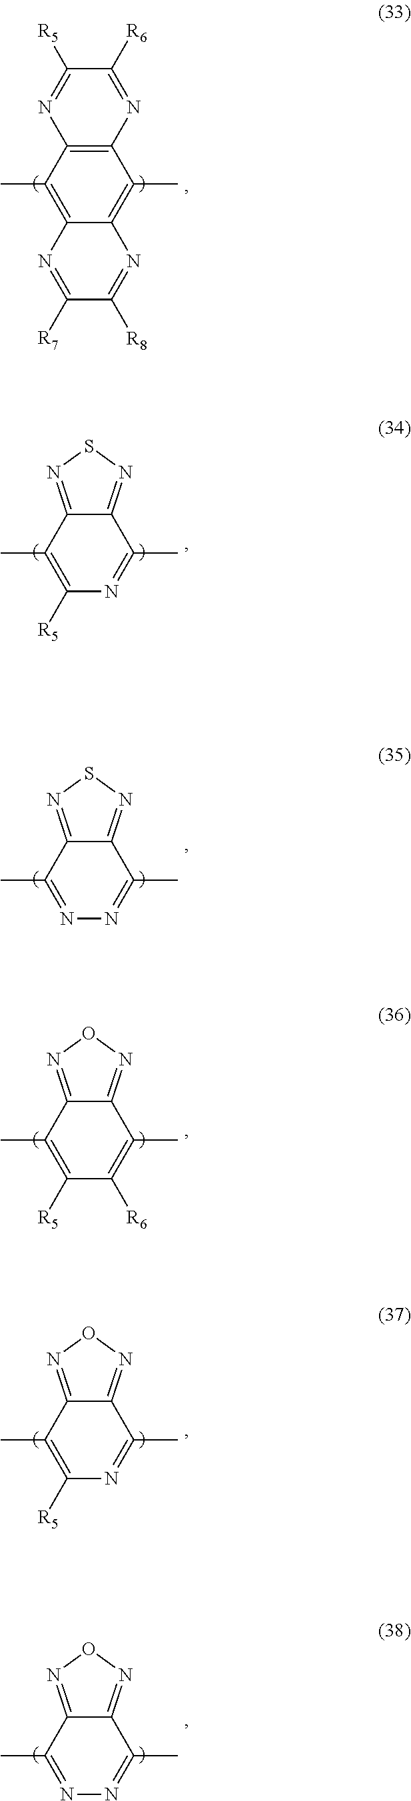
C12=NSN=C1C(C)=C([R5])N=C2C.C12=C(C(C)=C3C(=C1C)N=C([R8])C([R7])=N3)N=C([R5])C([R6])=N2.C12=NON=C1C(C)=C([R5])C([R6])=C2C.C12=NON=C1C(C)=C([R5])N=C2C.C12=NSN=C1C(C)=NN=C2C.C12=NON=C1C(C)=NN=C2C
